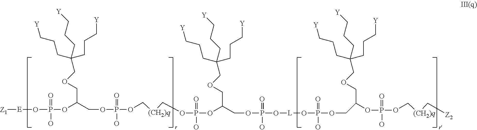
[Z1][E]OP(=O)(OC(COP(O)(OC[(CH2)q]COP(O)(=O)OC(COP(O)(O[L]OP(O)(OCC(OP(=O)(O)OC[(CH2)q]C[Z2])COCC(CCC[Y])(CCC[Y])CCC[Y])=O)=O)COCC(CCC[Y])(CCC[Y])CCC[Y])=O)COCC(CCC[Y])(CCC[Y])CCC[Y])O
